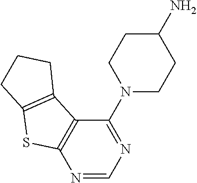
N1=CN=C(N2CCC(N)CC2)C2=C1SC1=C2CCC1
